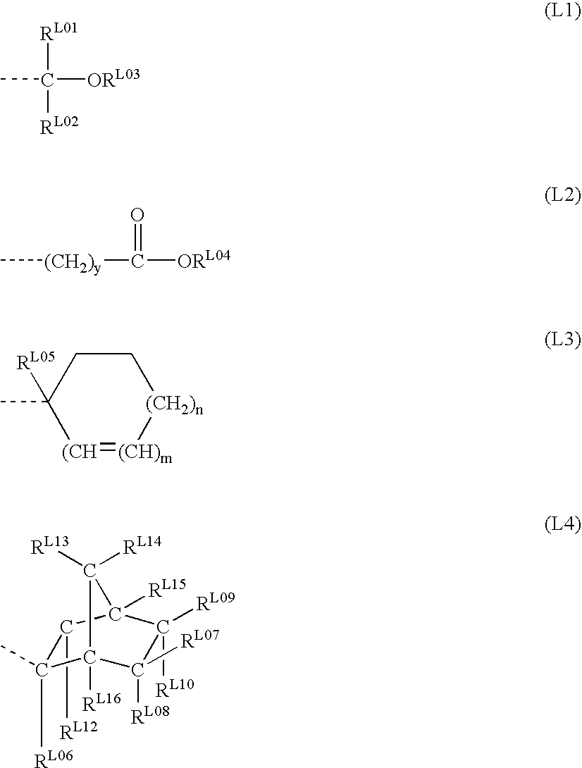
CC([ORL03])([RL01])[RL02].C[(CH2)y]C([ORL04])=O.[(CH]1=[(CH)m][(CH2)n]CCC1(C)[RL05].C1([RL06])(C)C2([RL16])C([RL08])([RL07])C([RL10])([RL09])C([RL15])(C1[RL12])C2([RL13])[RL14]
